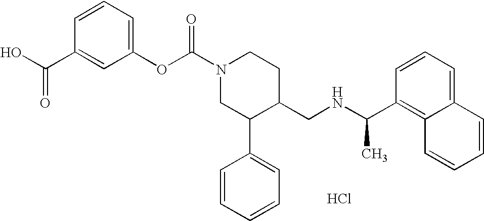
Cl.C1(OC(N2CC(C3=CC=CC=C3)C(CNC(C3=C4C(=CC=C3)C=CC=C4)C)CC2)=O)=CC=CC(C(O)=O)=C1
